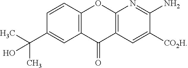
C12=C(C=CC(C(C)(C)O)=C1)OC1=C(C=C([CO2H])C(N)=N1)C2=O
